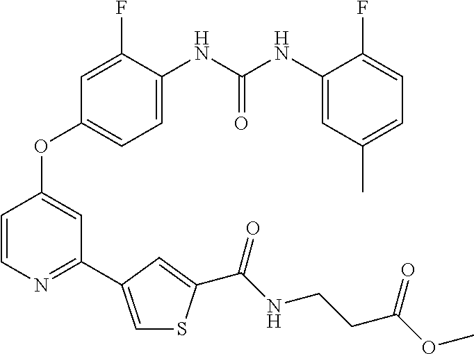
C1=C(NC(NC2=CC(C)=CC=C2F)=O)C(F)=CC(OC2=CC(C3=CSC(C(NCCC(OC)=O)=O)=C3)=NC=C2)=C1
